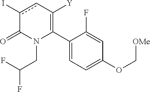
C1(C2=C([Y])cc(I)C(=O)N2CC(F)F)=CC=C(OC[OMe])C=C1F
